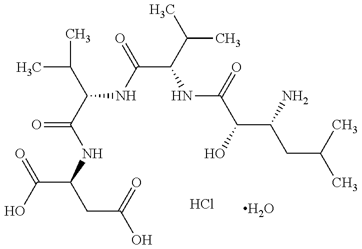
OC(=O)C(NC(C(C(C)C)NC(C(C(C)C)NC(C(O)C(N)CC(C)C)=O)=O)=O)CC(O)=O.O.Cl
